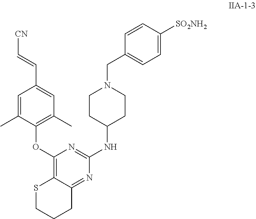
C1(OC2=C(C)C=C(C=C[CN])C=C2C)=C2C(=NC(NC3CCN(CC4=CC=C([SO2NH2])C=C4)CC3)=N1)CCCS2
